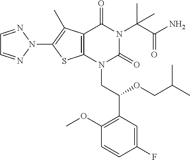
C12=C(N(CC(C3=C(OC)C=CC(F)=C3)OCC(C)C)C(=O)N(C(C(N)=O)(C)C)C1=O)SC(N1N=CC=N1)=C2C
